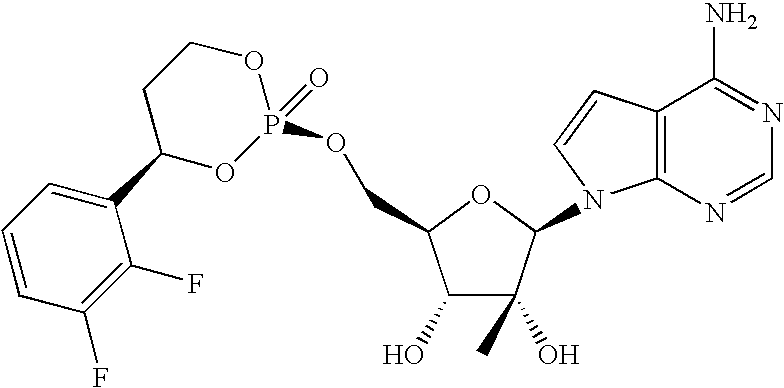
C1(O)C(O)(C)C(N2C3=C(C=C2)C(N)=NC=N3)OC1COP1(=O)OCCC(C2=CC=CC(F)=C2F)O1
